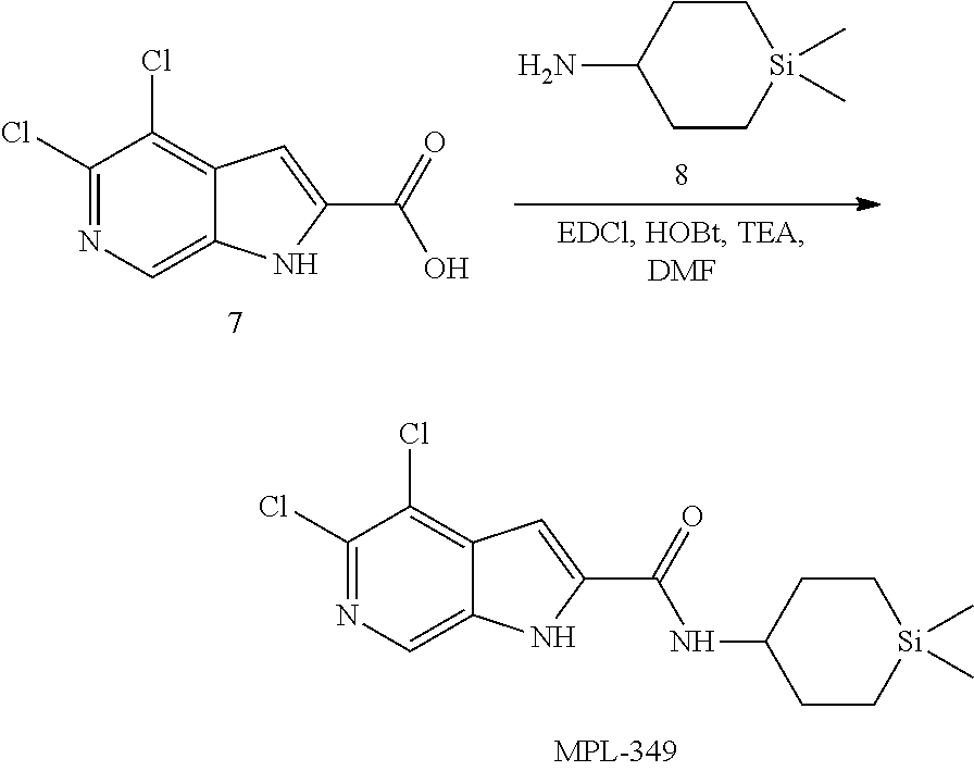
C1C[Si](C)(C)CCC1N.C1(Cl)=NC=C2C(=C1Cl)C=C(C(=O)O)N2.C1(Cl)=NC=C2C(=C1Cl)C=C(C(=O)NC1CC[Si](C)(C)CC1)N2
